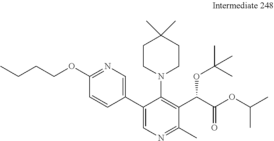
C1(OCCCC)=NC=C(C2=CN=C(C)C(C(C(OC(C)C)=O)OC(C)(C)C)=C2N2CCC(C)(C)CC2)C=C1
